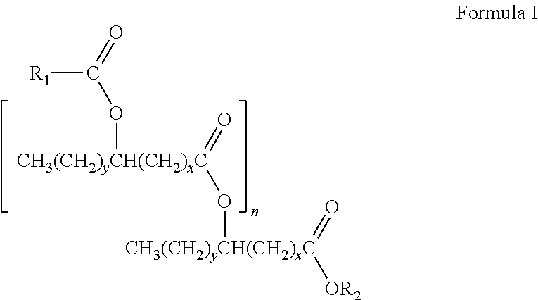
[CH3(CH2)yCH(CH2)xC](=O)([OR2])O[CH3(CH2)yCH(CH2)xC](=O)OC(=O)[R1]
